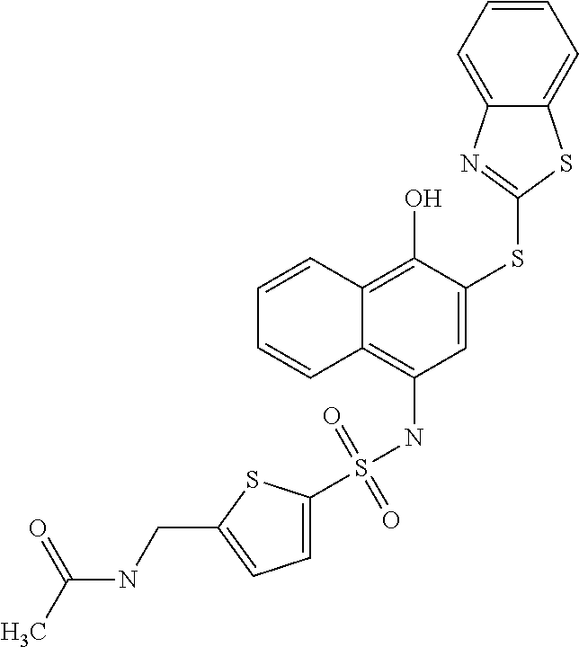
C1=C(SC2=NC3=CC=CC=C3S2)C(O)=C2C(=C1NS(=O)(=O)C1=CC=C(CNC(C)=O)S1)C=CC=C2
